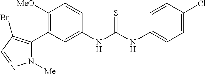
C1([OMe])=C(C2=C(Br)C=NN2[Me])C=C(NC(=S)NC2=CC=C(Cl)C=C2)C=C1
